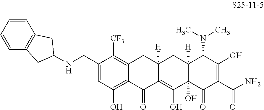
C1(CNC2CC3=C(C2)C=CC=C3)=CC(O)=C2C(=C1[CF3])CC1([H])C(=C(O)C3(O)C([H])(C1)C(N(C)C)C(O)=C(C(N)=O)C3=O)C2=O
